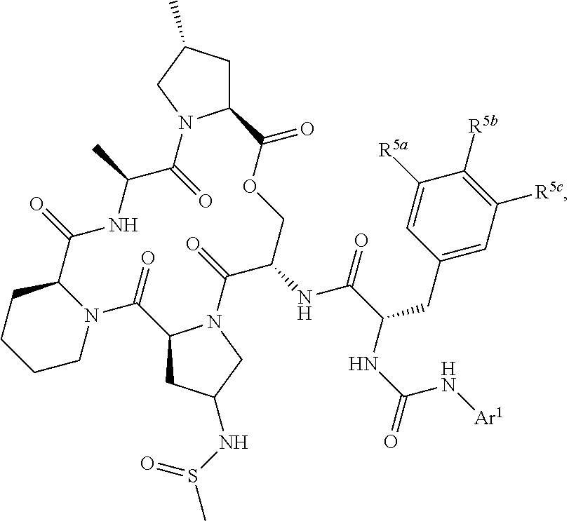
C12CC(C)CN1C(=O)C(C)NC(=O)C1CCCCN1C(=O)C1CC(NS(C)=O)CN1C(=O)C(NC(C(NC(=O)N[Ar1])CC1=CC([R5c])=C([R5b])C([R5a])=C1)=O)COC2=O
